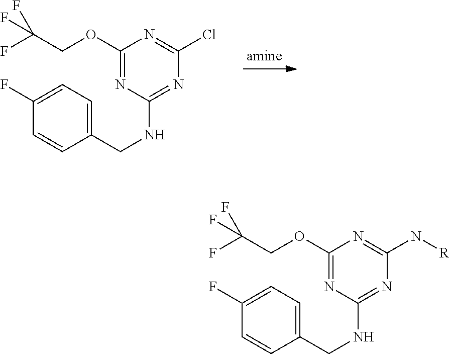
C1(CNC2=NC(Cl)=NC(OCC(F)(F)F)=N2)=CC=C(F)C=C1.C1(CNC2=NC(N[R])=NC(OCC(F)(F)F)=N2)=CC=C(F)C=C1
